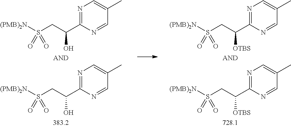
N1=C(C(CS([(PMB)2N])(=O)=O)O)N=CC(C)=C1.N1=C(C(CS([(PMB)2N])(=O)=O)[OTBS])N=CC(C)=C1.N1=C(C(CS([(PMB)2N])(=O)=O)O)N=CC(C)=C1.N1=C(C(CS([(PMB)2N])(=O)=O)[OTBS])N=CC(C)=C1
